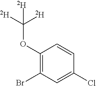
C1(OC([D])([D])[D])=C(Br)C=C(Cl)C=C1
